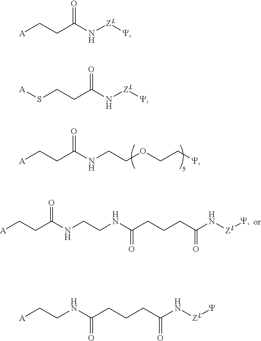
O=C(NCCOCC[Y])CC[A].O=C(NCCNC(CCCC(N[ZL][Y])=O)=O)CC[A].O=C(N[ZL][Y])CC[A].O=C(N[ZL][Y])CCS[A].[A]CCNC(CCCC(N[ZL][Y])=O)=O
